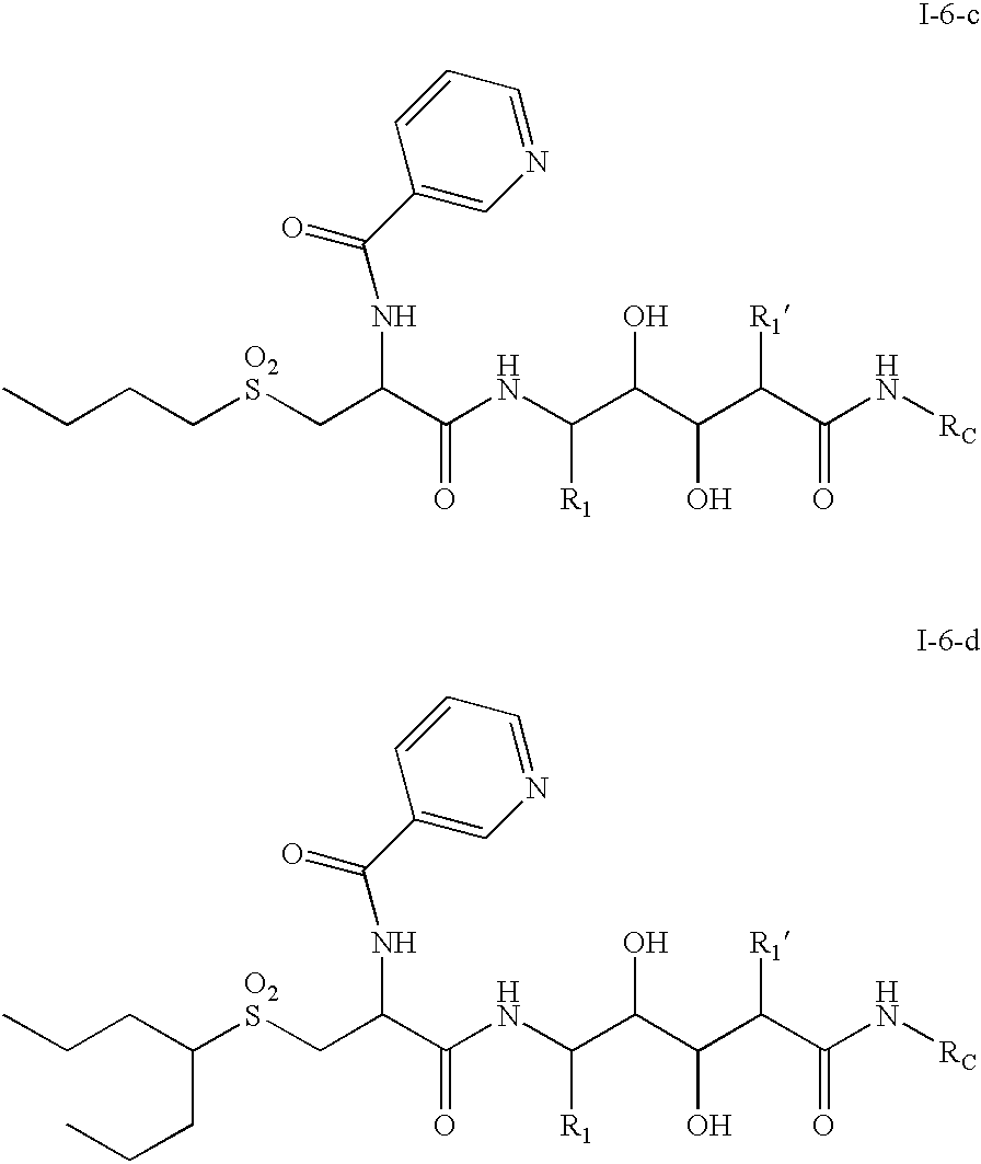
C(NC(C(C(C(C(N[RC])=O)[R1])O)O)[R1])(=O)C(C[O2S]CCCC)NC(C1=CN=CC=C1)=O.C(NC(C(C(C(C(N[RC])=O)[R1])O)O)[R1])(=O)C(C[O2S]C(CCC)CCC)NC(C1=CN=CC=C1)=O
